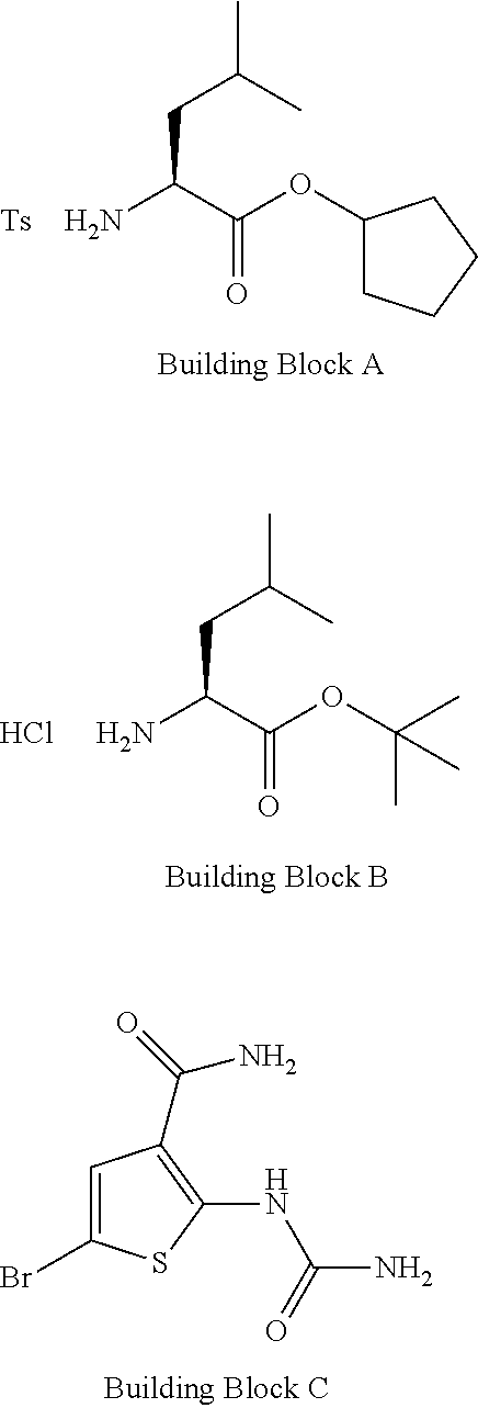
C(C(C(OC1CCCC1)=O)N)C(C)C.[Ts].Cl.C(C(C(OC(C)(C)C)=O)N)C(C)C.C1=C(Br)SC(NC(=O)N)=C1C(N)=O
